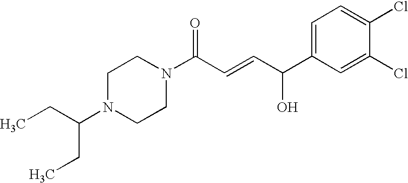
N1(C(CC)CC)CCN(C(C=CC(C2=CC=C(Cl)C(Cl)=C2)O)=O)CC1
